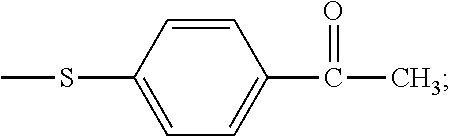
C1=C(SC)C=CC(C(C)=O)=C1
